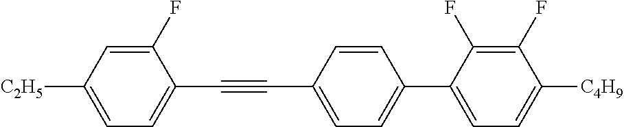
C1(F)=CC([C2H5])=CC=C1C#CC1=CC=C(C2=CC=C([C4H9])C(F)=C2F)C=C1
